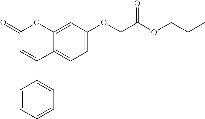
C12=CC(OCC(OCCC)=O)=CC=C1C(C1=CC=CC=C1)=CC(=O)O2
